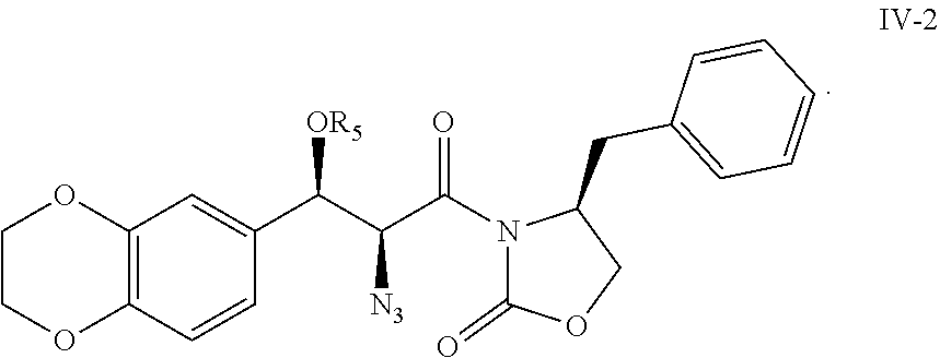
N1(C(C(C(C2=CC3=C(C=C2)OCCO3)[OR5])[N3])=O)C(=O)OCC1CC1=CC=CC=C1
